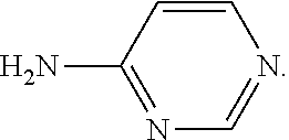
N1=C(N)C=CN=C1
